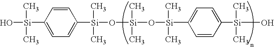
O[Si](C)(C)C1=CC=C([Si](C)(C)O[Si](O[Si](C2=CC=C([Si](O)(C)C)C=C2)(C)C)(C)C)C=C1
